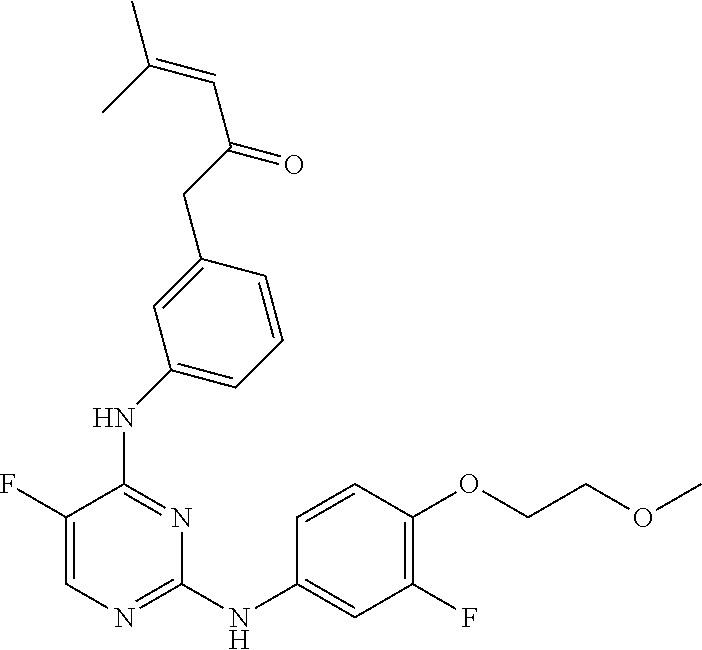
C1=C(F)C(NC2=CC=CC(CC(C=C(C)C)=O)=C2)=NC(NC2=CC(F)=C(OCCOC)C=C2)=N1
